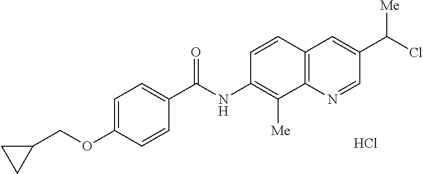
Cl.C1=C(OCC2CC2)C=CC(C(NC2=C([Me])C3=C(C=C(C(Cl)[Me])C=N3)C=C2)=O)=C1
